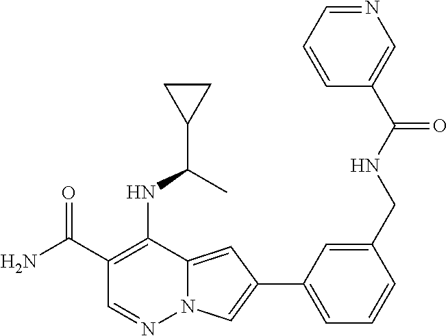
C1(C(N)=O)=C(NC(C2CC2)C)C2=CC(C3=CC=CC(CNC(=O)C4=CN=CC=C4)=C3)=CN2N=C1
